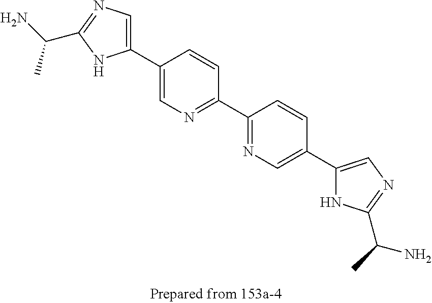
C1(C2=CN=C(C3=NC=C(C4=CN=C(C(C)N)N4)C=C3)C=C2)=CN=C(C(N)C)N1
